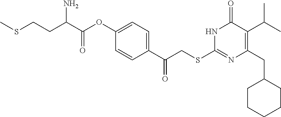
N1C(SCC(C2=CC=C(OC(C(CCSC)N)=O)C=C2)=O)=NC(CC2CCCCC2)=C(C(C)C)C1=O
